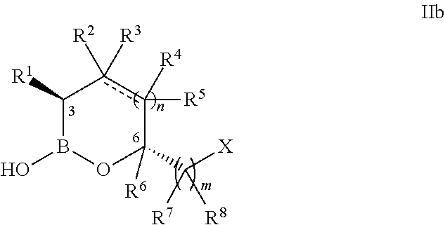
C1([R1])B(O)OC(C([X])([R7])[R8])([R6])c([R5])([R4])c1([R2])[R3]
